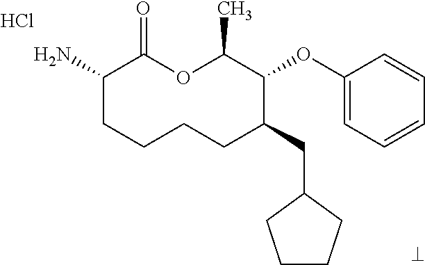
Cl.NC1CCCCC(CC2CCCC2)C(OC2=CC=CC=C2)C(C)OC1=O
